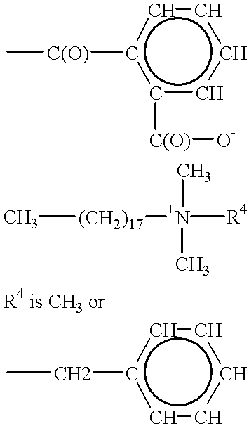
c1([C(O)][O-])ccccc1[C(O)]C.C[(CH2)17][N+](C)(C)[R4].c1ccccc1CC
